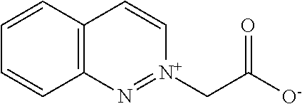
C12=C(C=CC=C1)C=C[N+](CC([O-])=O)=N2
